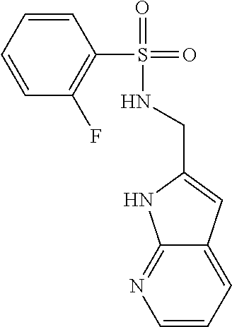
C1=CC=C2C(=N1)NC(CNS(=O)(=O)C1=C(F)C=CC=C1)=C2
